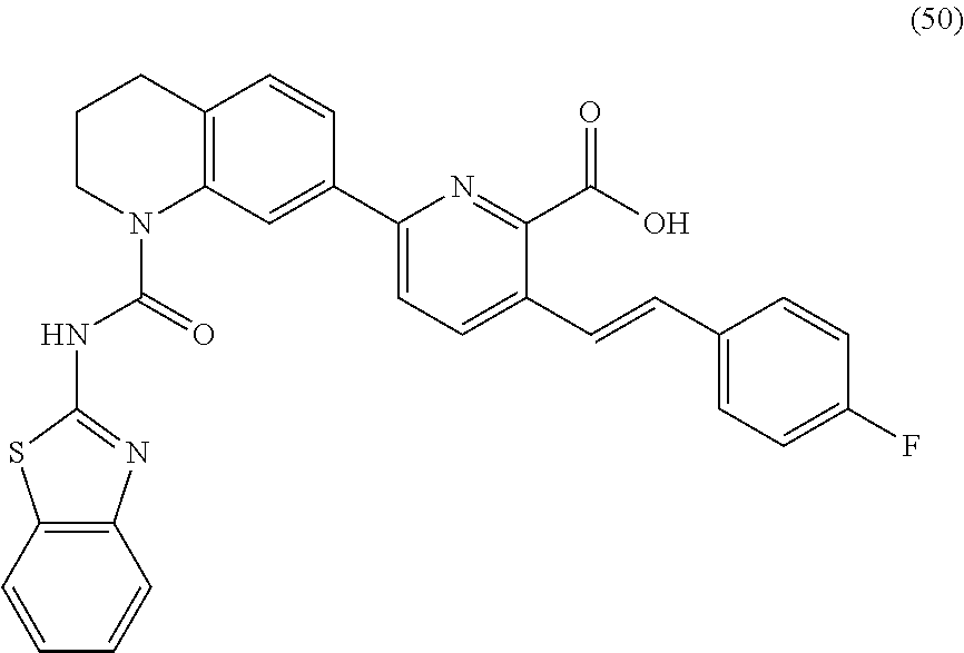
C12=C(C=CC=C1)SC(NC(N1C3=C(CCC1)C=CC(C1=CC=C(C=CC4=CC=C(F)C=C4)C(C(O)=O)=N1)=C3)=O)=N2
